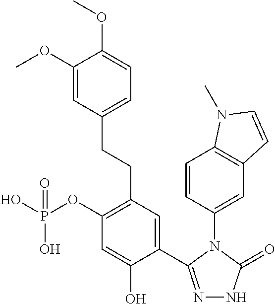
OP(OC1=C(CCC2=CC=C(OC)C(OC)=C2)C=C(C2=NNC(=O)N2C2=CC3=C(C=C2)N(C)C=C3)C(O)=C1)(O)=O
